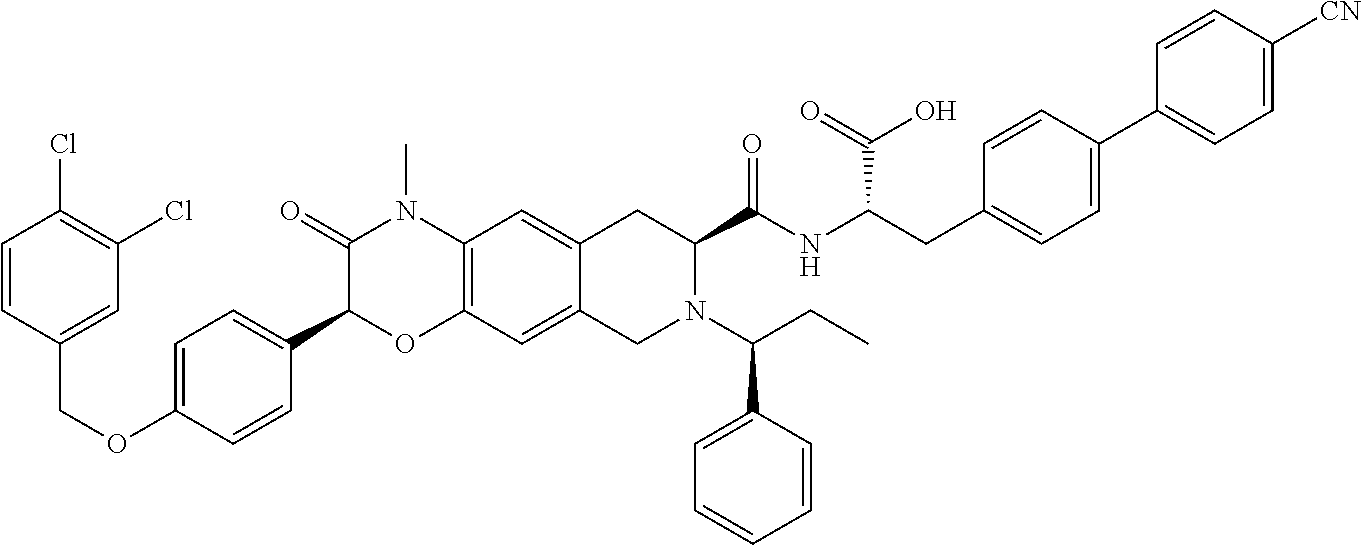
C1=CC(COC2=CC=C(C3OC4=C(N(C)C3=O)C=C3C(=C4)CN(C(C4=CC=CC=C4)CC)C(C(NC(C(=O)O)CC4=CC=C(C5=CC=C([CN])C=C5)C=C4)=O)C3)C=C2)=CC(Cl)=C1Cl
